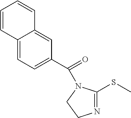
C12=CC=C(C(=O)N3C(SC)=NCC3)C=C1C=CC=C2
